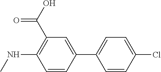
C1=CC(C2=CC=C(Cl)C=C2)=CC(C(O)=O)=C1NC
